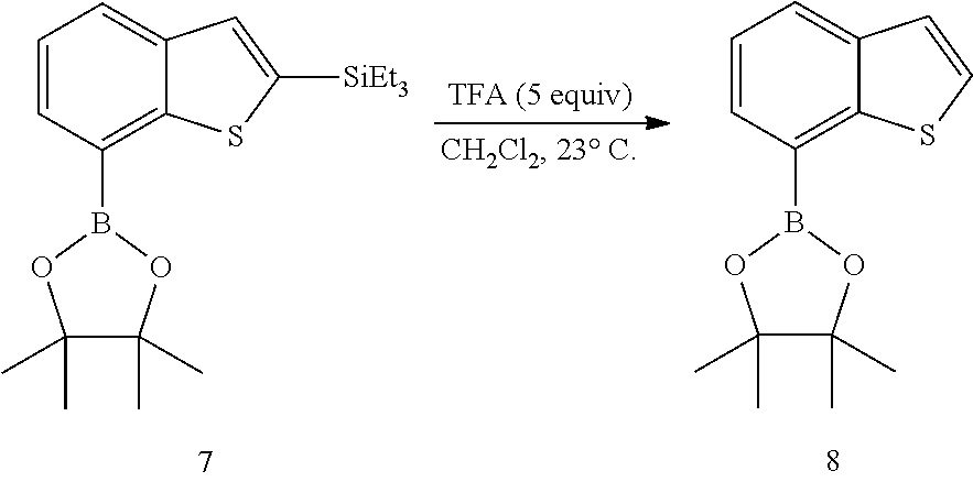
C1=CC(B2OC(C)(C)C(C)(C)O2)=C2C(=C1)C=C([SiEt3])S2.C1=CC(B2OC(C)(C)C(C)(C)O2)=C2C(=C1)C=CS2
